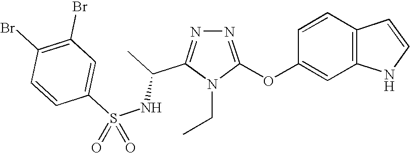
N1=C(OC2=CC3=C(C=C2)C=CN3)N(CC)C(C(NS(C2=CC(Br)=C(Br)C=C2)(=O)=O)C)=N1
